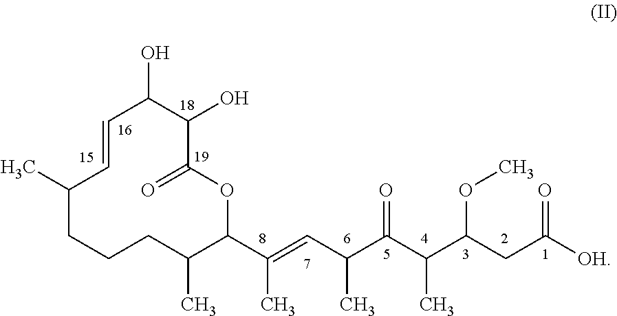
C1(C)CCCC(C)C(C(=CC(C(C(C(CC([OH])=O)OC)C)=O)C)C)OC(=O)C(O)C(O)C=C1
